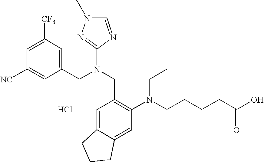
C1=C([CF3])C=C(CN(CC2=C(N(CCCCC(O)=O)CC)C=C3C(=C2)CCC3)C2=NN(C)C=N2)C=C1[NC].Cl
